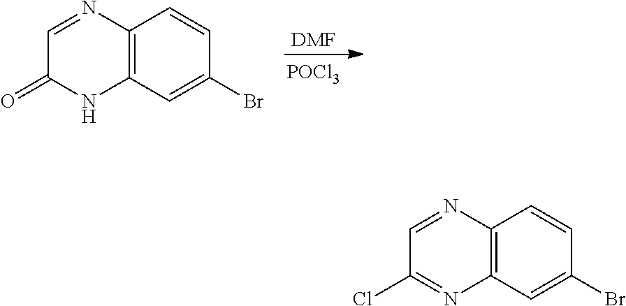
[POCl3].[DMF].C12=C(C=C(Br)C=C1)NC(=O)C=N2.C12=C(C=C(Br)C=C1)N=C(Cl)C=N2
